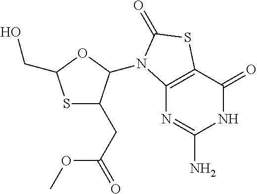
S1C(CC(=O)OC)C(N2C3=C(C(=O)NC(N)=N3)SC2=O)OC1CO
